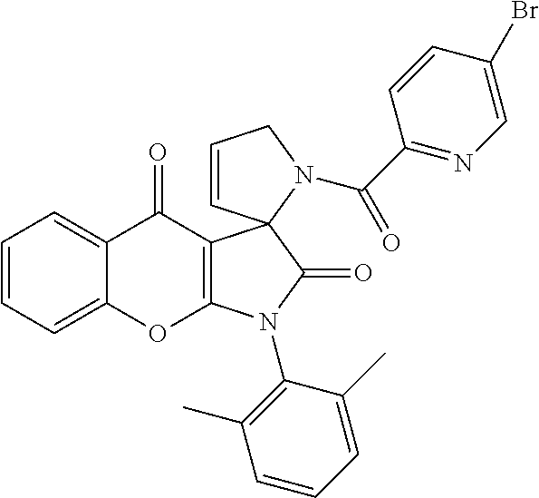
C1=CC=C2C(=C1)C(=O)C1=C(O2)N(C2=C(C)C=CC=C2C)C(=O)C12C=CCN2C(C1=NC=C(Br)C=C1)=O
